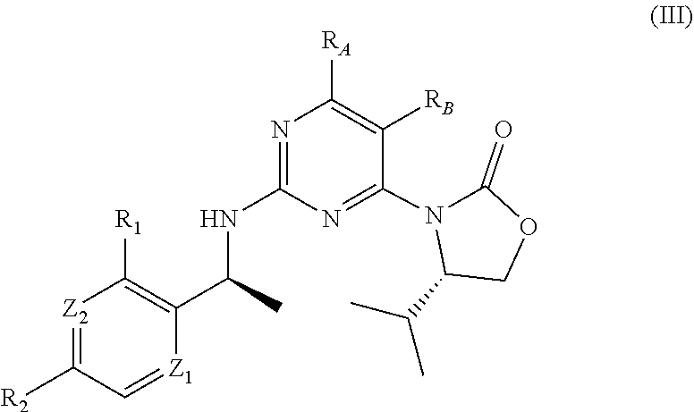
[Z2]1=C([R2])C=[Z1]C(C(C)NC2=NC([RA])=C([RB])C(N3C(C(C)C)COC3=O)=N2)=C1[R1]
